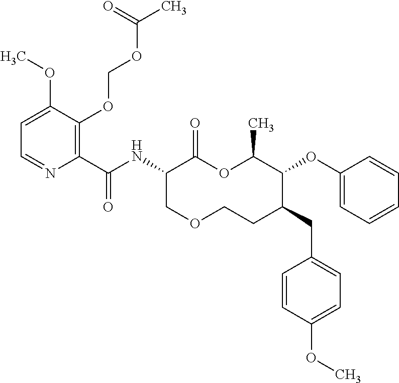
C1=C(OC)C(OCOC(C)=O)=C(C(NC2C(=O)OC(C)C(OC3=CC=CC=C3)C(CC3=CC=C(OC)C=C3)CCOC2)=O)N=C1
